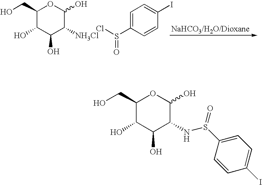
C1(CO)C(O)C(O)C([NH3Cl])C(O)O1.C1=C(S(Cl)=O)C=CC(I)=C1.C1(CO)C(O)C(O)C(NS(C2=CC=C(I)C=C2)=O)C(O)O1
